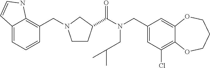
C1(CN(C(=O)C2CCN(CC3=C4C(=CC=C3)C=CN4)C2)CC(C)C)=CC(Cl)=C2C(=C1)OCCCO2
